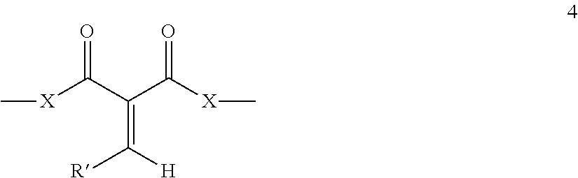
[X](C(C(=C([R])[H])C([X]C)=O)=O)C
